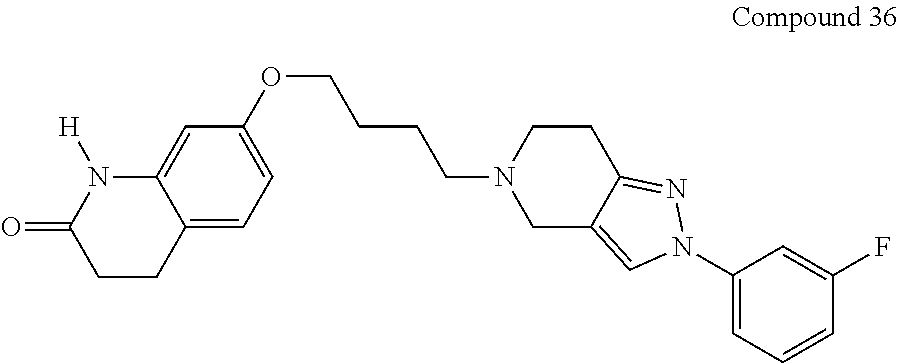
C12=CC=C(OCCCCN3CC4=CN(C5=CC=CC(F)=C5)N=C4CC3)C=C1N([H])C(=O)CC2
